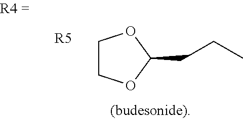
C1COC(CCC)O1.[R5]
